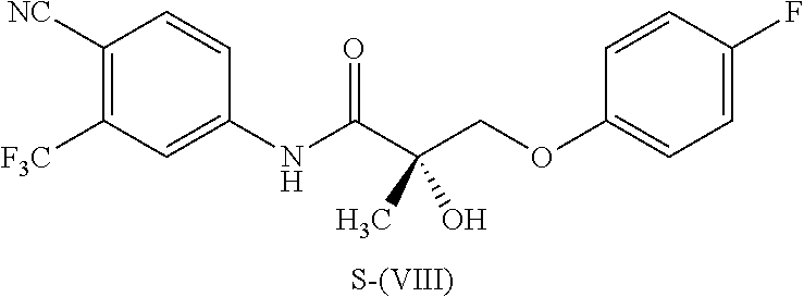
C1=C(F)C=CC(OCC(C(NC2=CC([F3C])=C([NC])C=C2)=O)(C)O)=C1.[S-(VIII)]
